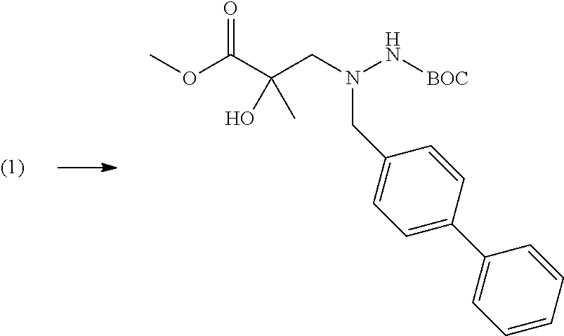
O(C(C(CN(N[BOC])CC1=CC=C(C2=CC=CC=C2)C=C1)(O)C)=O)C
